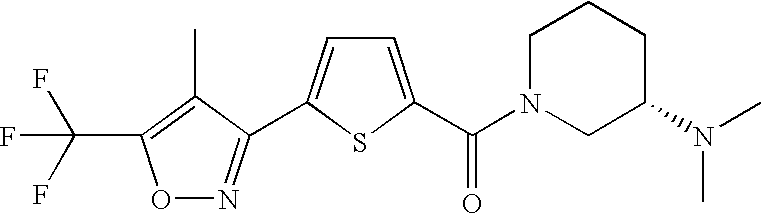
O1N=C(C2=CC=C(C(N3CC(N(C)C)CCC3)=O)S2)C(C)=C1C(F)(F)F
